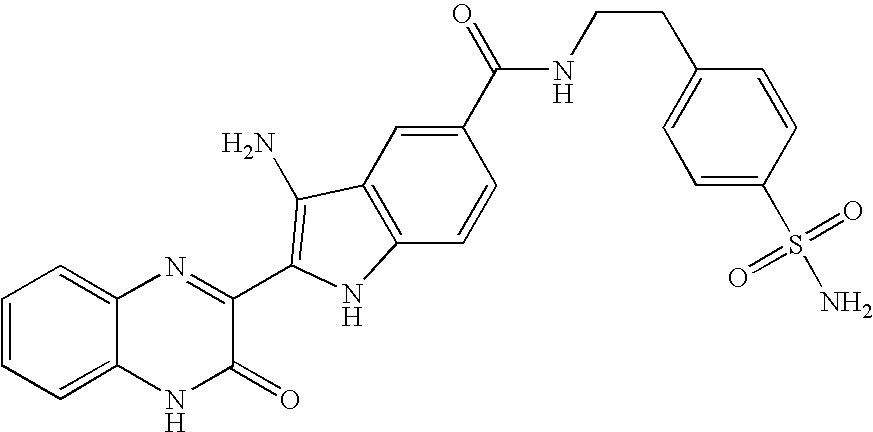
C1=C2C(=CC=C1)N=C(C1=C(N)C3=C(C=CC(C(=O)NCCC4=CC=C(S(N)(=O)=O)C=C4)=C3)N1)C(=O)N2
